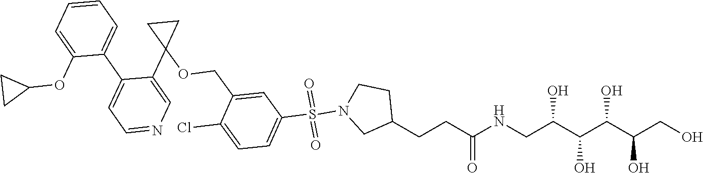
C(C(NCC(C(C(C(CO)O)O)O)O)=O)CC1CCN(S(C2=CC=C(Cl)C(COC3(C4=CN=CC=C4C4=CC=CC=C4OC4CC4)CC3)=C2)(=O)=O)C1
